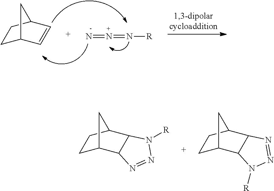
C1C2C=CC(C1)C2.N=N=N[R].C1C2C3C(C(C1)C2)N([R])N=N3.C1C2C3C(C(C1)C2)N=NN3[R]
